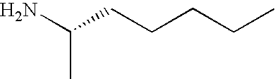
NC(CCCCC)C
